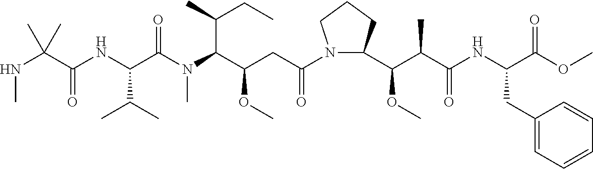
N(C(C(NC(C(N(C(C(CC(N1C(C(C(C(NC(C(OC)=O)CC2=CC=CC=C2)=O)C)OC)CCC1)=O)OC)C(C)CC)C)=O)C(C)C)=O)(C)C)C
